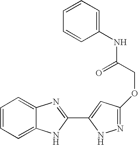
C1=CC=C2C(=C1)N=C(C1=CC(OCC(=O)NC3=CC=CC=C3)=NN1)N2
